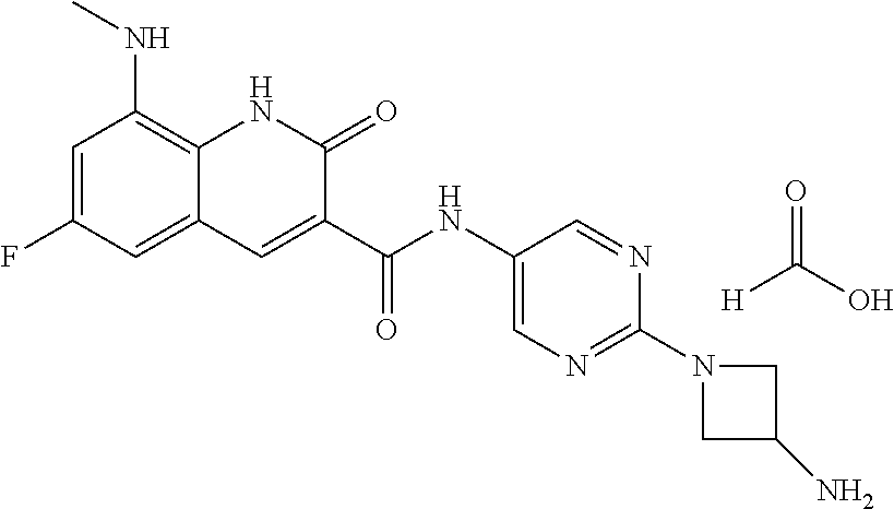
C(=O)(NC1=CN=C(N2CC(N)C2)N=C1)C1=CC2=CC(F)=CC(NC)=C2NC1=O.[H]C(O)=O
